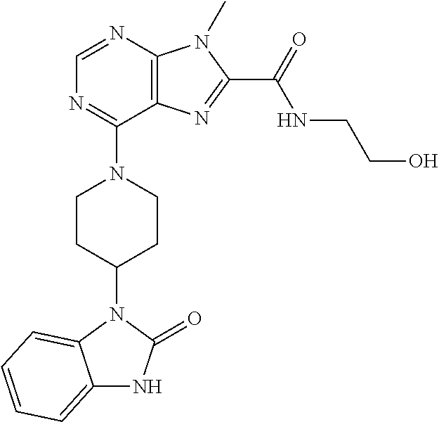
C1=NC2=C(C(N3CCC(N4C5=CC=CC=C5NC4=O)CC3)=N1)N=C(C(NCCO)=O)N2C
